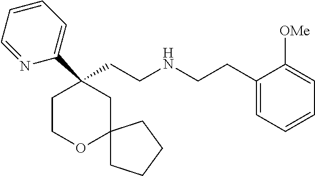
C1(CCNCCC2=CC=CC=C2[OMe])(C2=CC=CC=N2)CCOC2(C1)CCCC2
